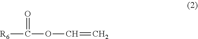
[R6]C(OC=C)=O
